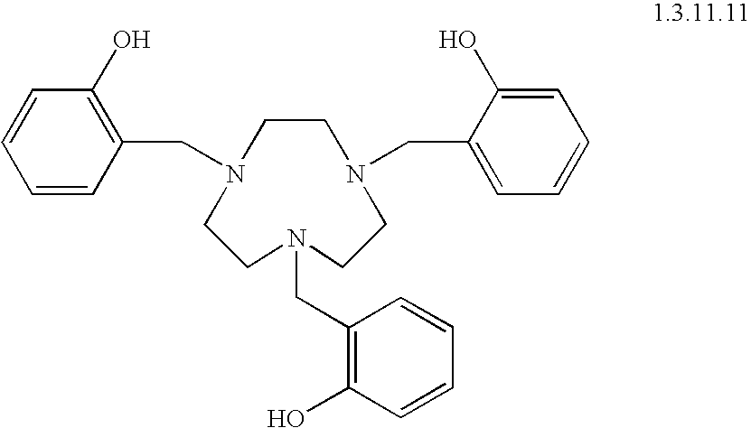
C1CN(CC2=CC=CC=C2O)CCN(CC2=C(O)C=CC=C2)CCN1CC1=C(O)C=CC=C1
